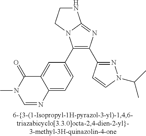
C1(C2=CC=C3C(=C2)C(=O)N(C)C=N3)=C(C2=NN(C(C)C)C=C2)N=C2N1CCN2
